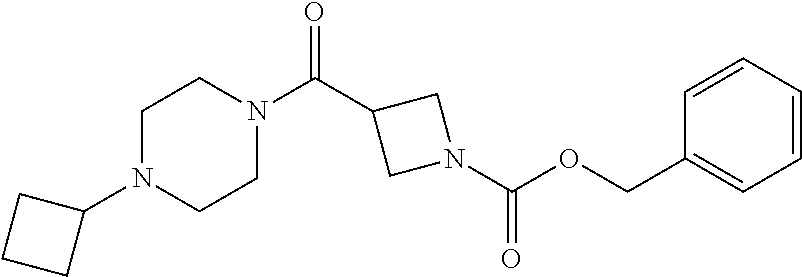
C(N1CC(C(=O)N2CCN(C3CCC3)CC2)C1)(=O)OCC1=CC=CC=C1
